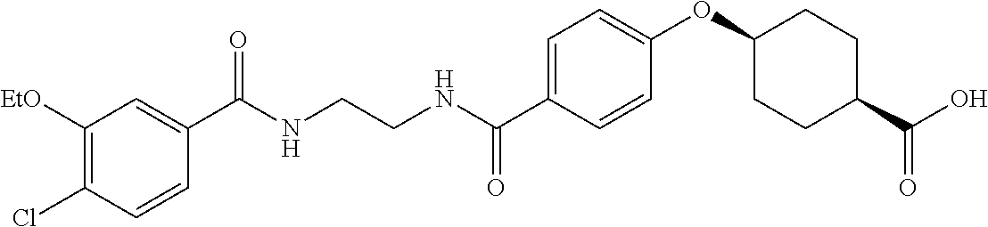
C1(C(NCCNC(C2=CC=C(OC3CCC(C(O)=O)CC3)C=C2)=O)=O)=CC([EtO])=C(Cl)C=C1
